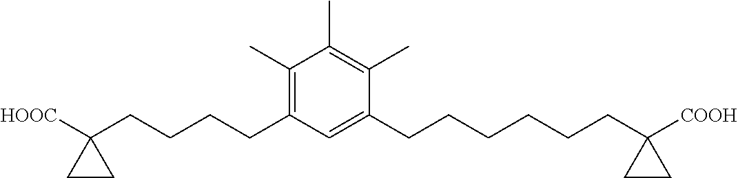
C1(C)=C(CCCCC2([HOOC])CC2)C=C(CCCCCCC2([COOH])CC2)C(C)=C1C
